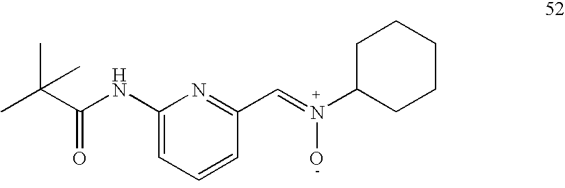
C1(NC(C(C)(C)C)=O)=CC=CC(C=N(C2CCCCC2)O)=N1
